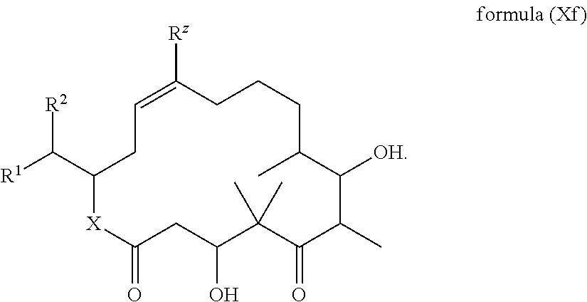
[R1]C([R2])C1[X]C(=O)CC(O)C(C)(C)C(=O)C(C)C([OH])C(C)CCCC([Rz])=CC1
